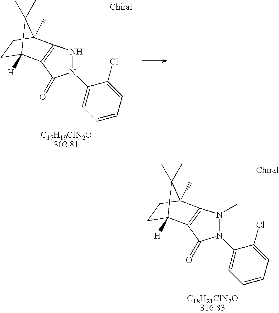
N1N(C2=CC=CC=C2Cl)C(=O)C2=C1C1(C)CCC2([H])C1(C)C.N1(C)N(C2=CC=CC=C2Cl)C(=O)C2=C1C1(C)CCC2([H])C1(C)C
